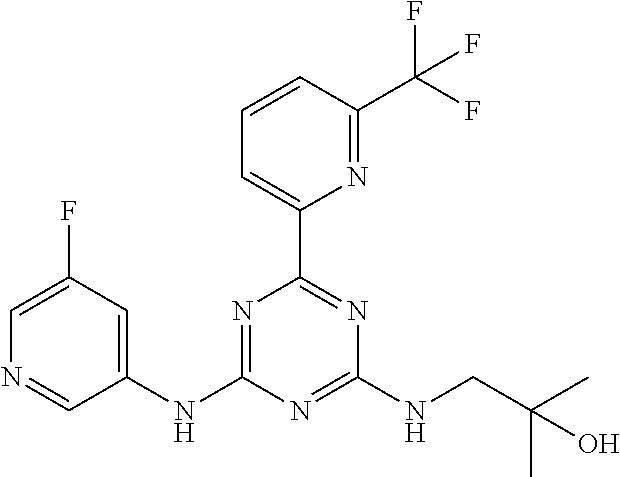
N1=C(NC2=CC(F)=CN=C2)N=C(NCC(C)(C)O)N=C1C1=CC=CC(C(F)(F)F)=N1
